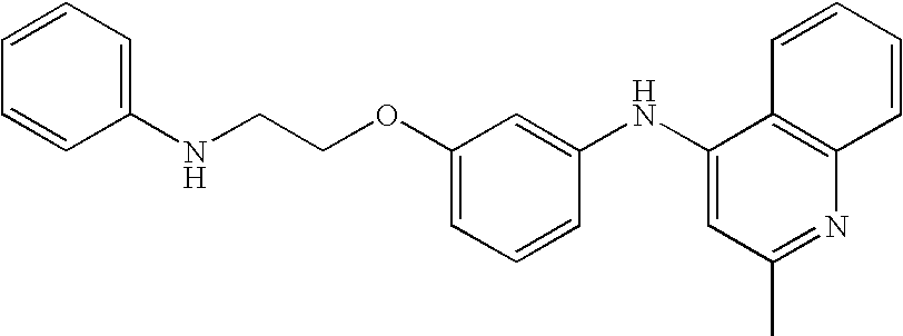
C1(NCCOC2=CC=CC(NC3=CC(C)=NC4=C3C=CC=C4)=C2)=CC=CC=C1
